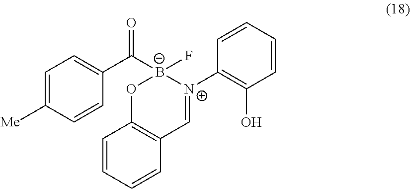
[B-]1(C(C2=CC=C([Me])C=C2)=O)(F)OC2=C(C=[N+]1C1=C(O)C=CC=C1)C=CC=C2
